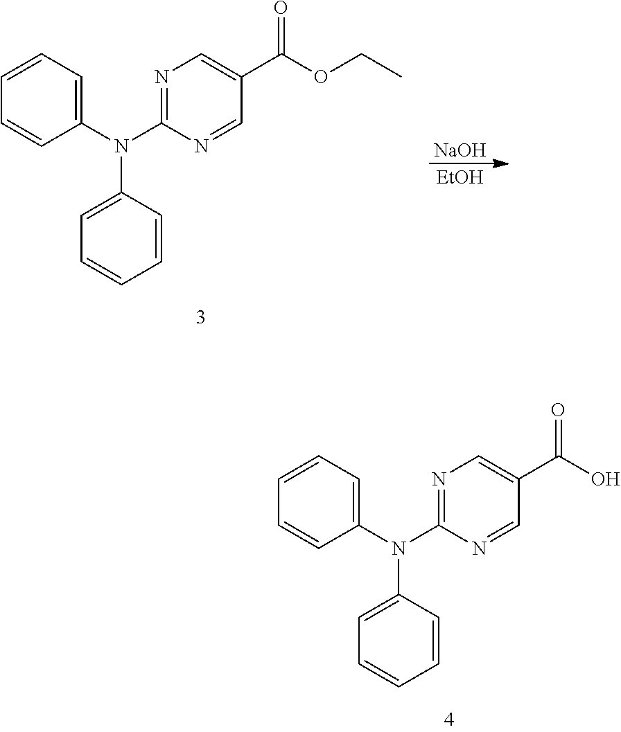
C1(N(C2=NC=C(C(OCC)=O)C=N2)C2=CC=CC=C2)=CC=CC=C1.[NaOH].[EtOH].C1(N(C2=NC=C(C(O)=O)C=N2)C2=CC=CC=C2)=CC=CC=C1
